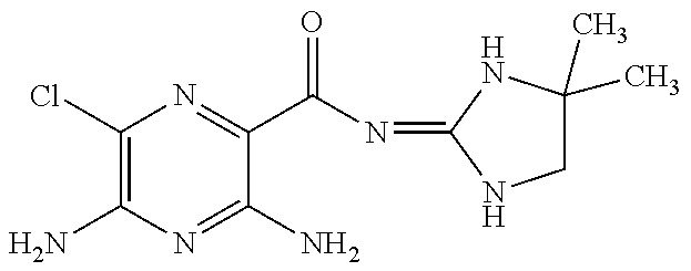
C1(Cl)=C(N)N=C(N)C(C(N=C2NC(C)(C)CN2)=O)=N1
